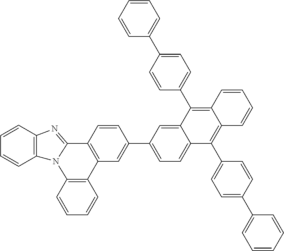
C1=CC2=C(C=C1)N1C(=NC3=C1C=CC=C3)C1=C2C=C(C2=CC=C3C(=C2)C(C2=CC=C(C4=CC=CC=C4)C=C2)=C2C(=C3C3=CC=C(C4=CC=CC=C4)C=C3)C=CC=C2)C=C1
